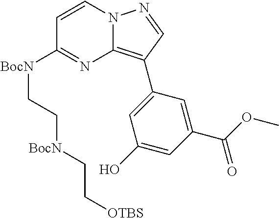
C1=CC([BocN]CC[BocN]CC[OTBS])=NC2=C(C3=CC(O)=CC(C(OC)=O)=C3)C=NN12
